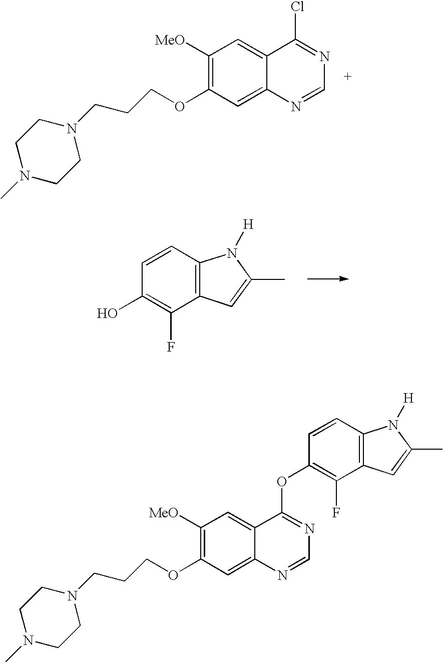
C1([MeO])=C(OCCCN2CCN(C)CC2)C=C2C(=C1)C(Cl)=NC=N2.C1(O)=C(F)C2=C(C=C1)N([H])C(C)=C2.C1([MeO])=C(OCCCN2CCN(C)CC2)C=C2C(=C1)C(OC1=C(F)C3=C(C=C1)N([H])C(C)=C3)=NC=N2
